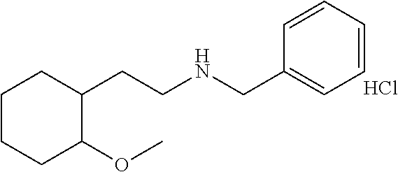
C1=CC=C(CNCCC2CCCCC2OC)C=C1.Cl
